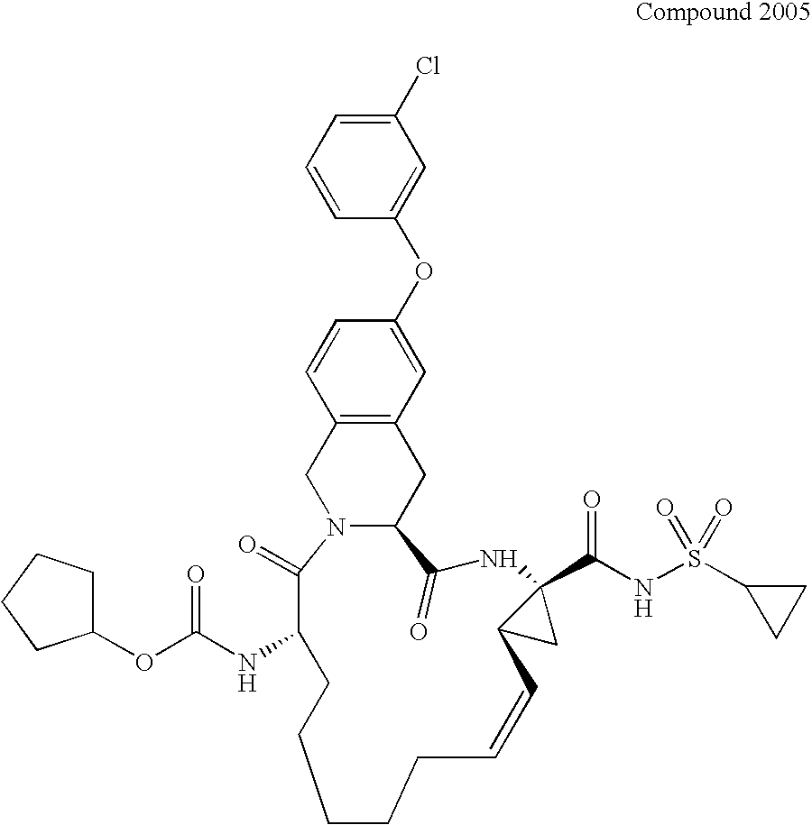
N(S(C1CC1)(=O)=O)C(=O)C12NC(=O)C3N(C(=O)C(NC(OC4CCCC4)=O)CCCCCC=CC1C2)CC1=C(C3)C=C(OC2=CC(Cl)=CC=C2)C=C1
